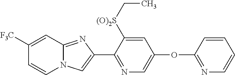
C1=C([F3C])C=CN2C1=NC(C1=NC=C(OC3=NC=CC=C3)C=C1[(O)2S]CC)=C2
